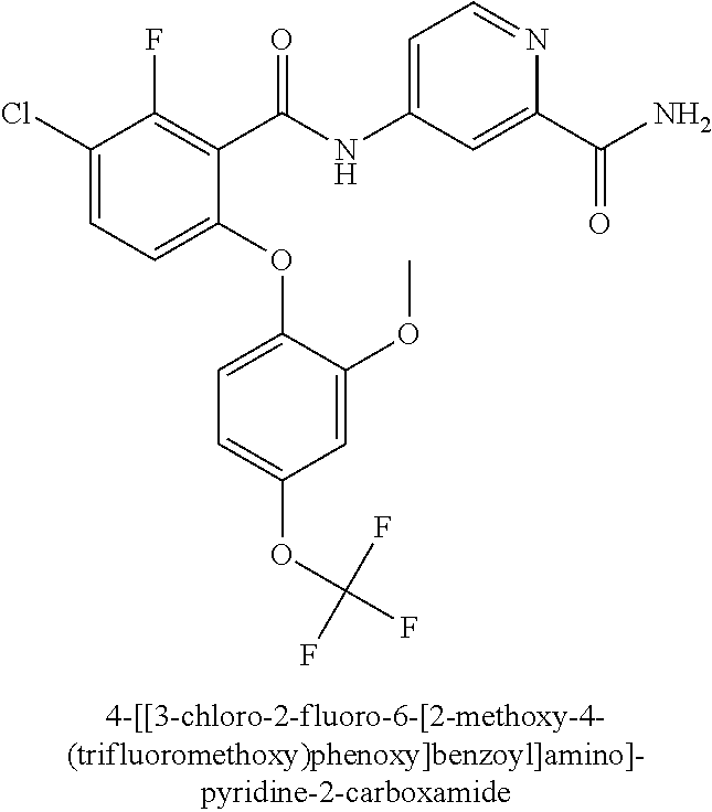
C1(OC2=CC=C(OC(F)(F)F)C=C2OC)=CC=C(Cl)C(F)=C1C(NC1=CC=NC(C(N)=O)=C1)=O
